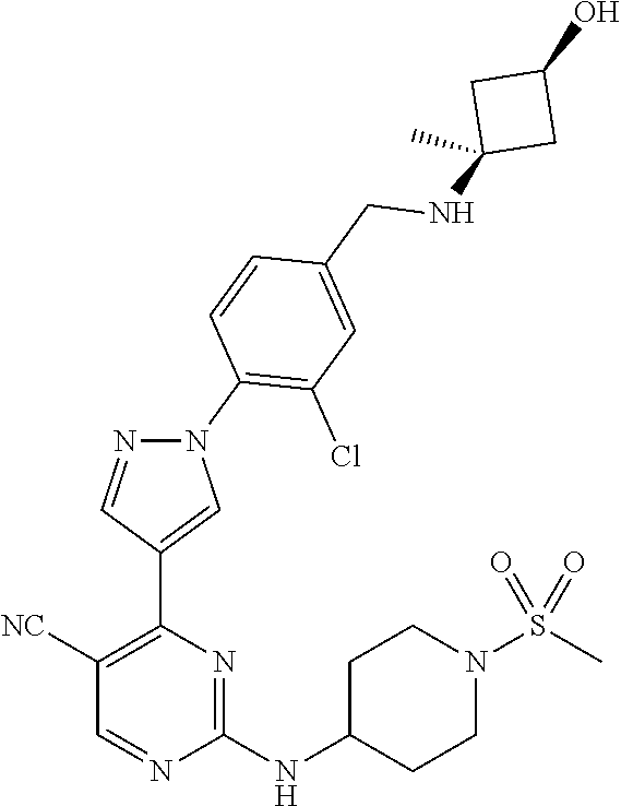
C1(NC2CCN(S(C)(=O)=O)CC2)=NC(C2=CN(C3=C(Cl)C=C(CNC4(C)CC(O)C4)C=C3)N=C2)=C([NC])C=N1
